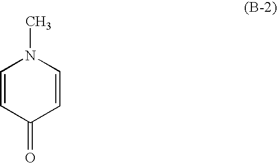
C1=CC(=O)C=CN1C
